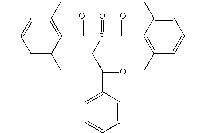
C1=C(C)C(C(P(C(C2=C(C)C=C(C)C=C2C)=O)(=O)CC(C2=CC=CC=C2)=O)=O)=C(C)C=C1C
